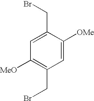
C1=C([OMe])C(CBr)=CC([MeO])=C1CBr
